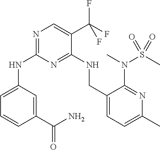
N(C1=NC=C(C(F)(F)F)C(NCC2=CC=C(C)N=C2N(S(=O)(C)=O)C)=N1)C1=CC=CC(C(N)=O)=C1
